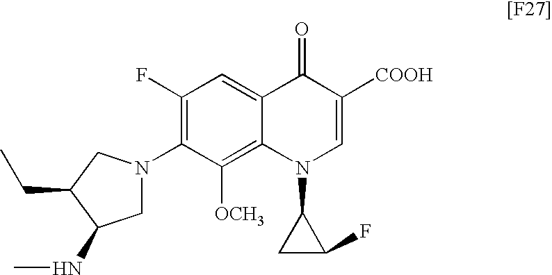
C1(F)=C(N2CC(NC)C(CC)C2)C([OCH3])=C2C(=C1)C(=O)C([COOH])=CN2C1CC1F
